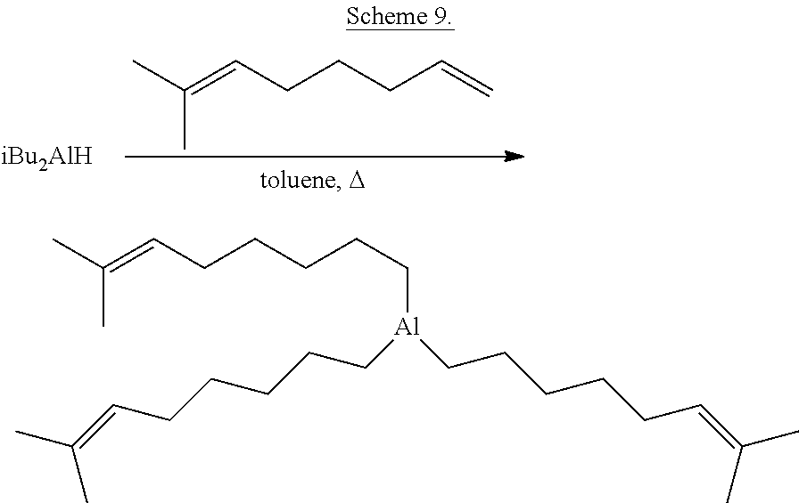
C(=CCCCC=C)(C)C.[iBu2AlH].C(=CCCCCC[Al](CCCCCC=C(C)C)CCCCCC=C(C)C)(C)C
